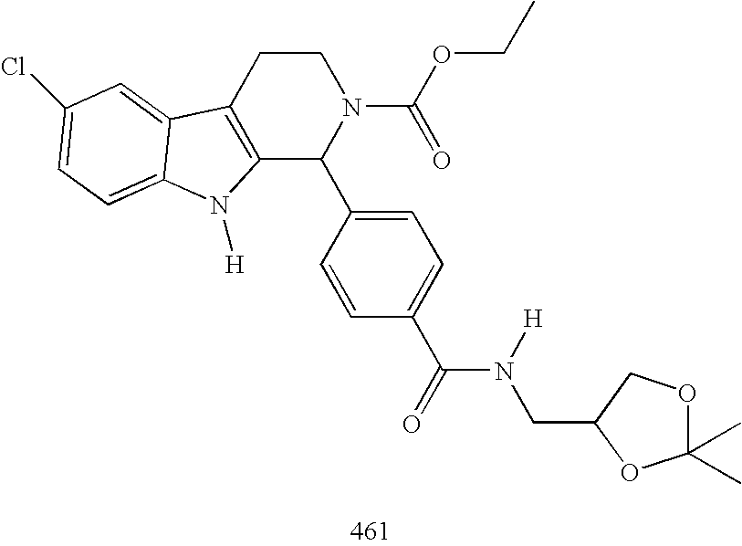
C12=C(CCN(C(OCC)=O)C1C1=CC=C(C(N([H])CC3OC(C)(C)OC3)=O)C=C1)C1=CC(Cl)=CC=C1N2[H]
